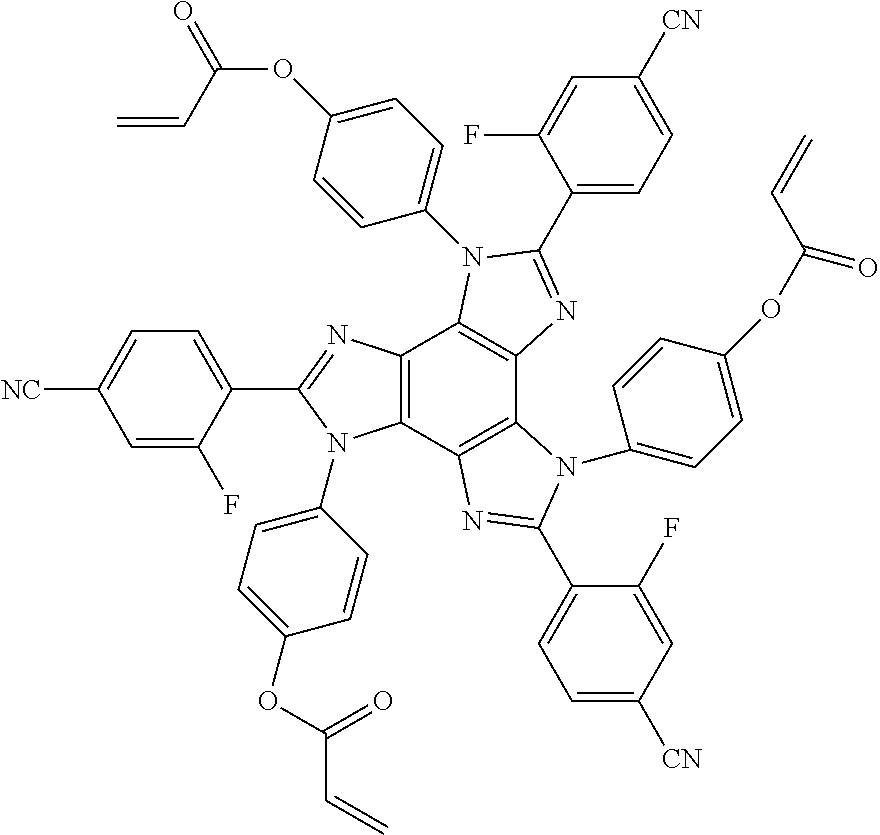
C12=C(C3=C(C4=C1N(C1=CC=C(OC(=O)C=C)C=C1)C(C1=CC=C([CN])C=C1F)=N4)N(C1=CC=C(OC(=O)C=C)C=C1)C(C1=CC=C([CN])C=C1F)=N3)N(C1=CC=C(OC(=O)C=C)C=C1)C(C1=CC=C([NC])C=C1F)=N2
